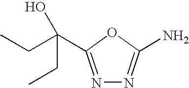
N1=C(C(CC)(O)CC)OC(N)=N1
